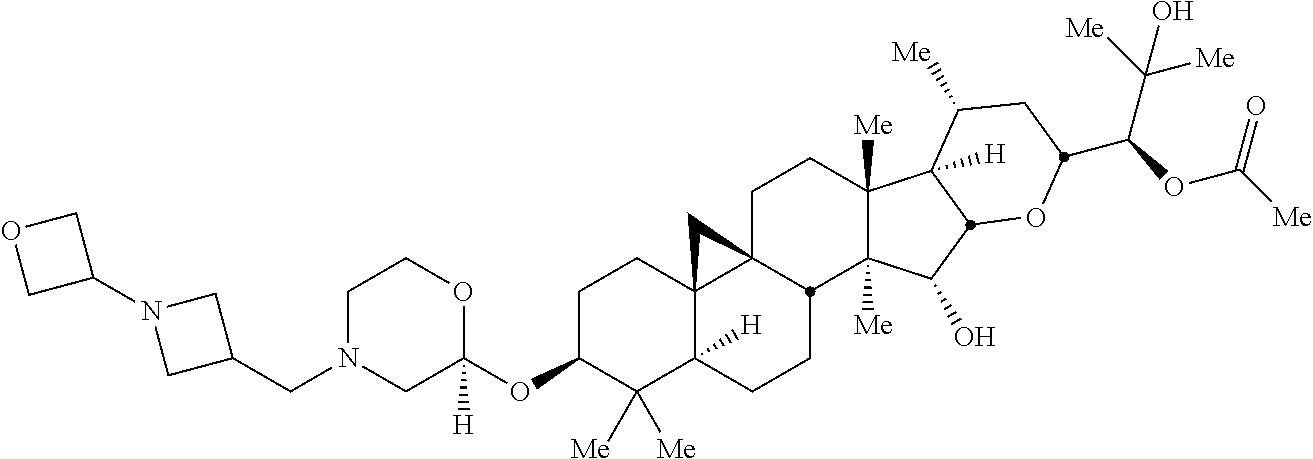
C1C(OC2([H])OCCN(CC3CN(C4COC4)C3)C2)C([Me])([Me])C2([H])C3(C1)C1(CCC4([Me])C([Me])(C(O)C5C4([H])C([Me])CC(C(OC([Me])=O)C([Me])([Me])O)O5)C1CC2)C3
